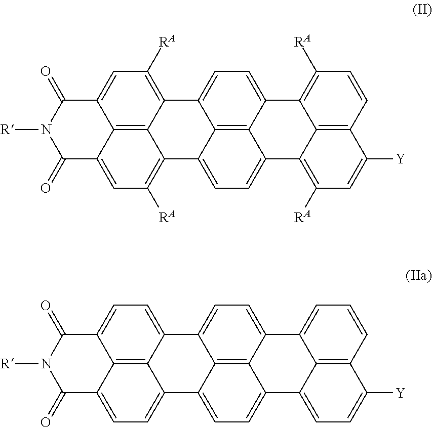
C1(=O)C2=CC([RA])=C3C4=C2C(=CC([RA])=C4C2=CC=C4C5=C2C3=CC=C5C2=C([RA])C=C([Y])C3=C2C4=C([RA])C=C3)C(=O)N1[R].C1(=O)C2=CC=C3C4=C2C(=CC=C4C2=CC=C4C5=C2C3=CC=C5C2=CC=C([Y])C3=C2C4=CC=C3)C(=O)N1[R]
